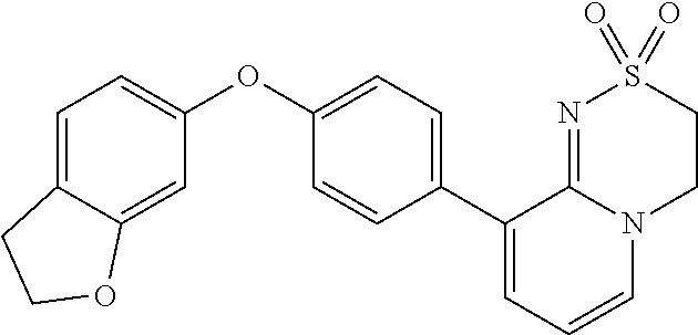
C1(OC2=CC=C3C(=C2)OCC3)=CC=C(C2=CC=CN3C2=NS(=O)(=O)CC3)C=C1
